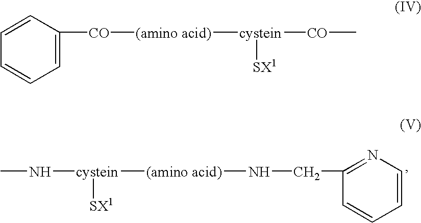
CN[cystein]([(amino acid)]NCC1=NC=CC=C1)[SX1].[CO](C1=CC=CC=C1)[(amino acid)][cystein]([CO]C)[SX1]
